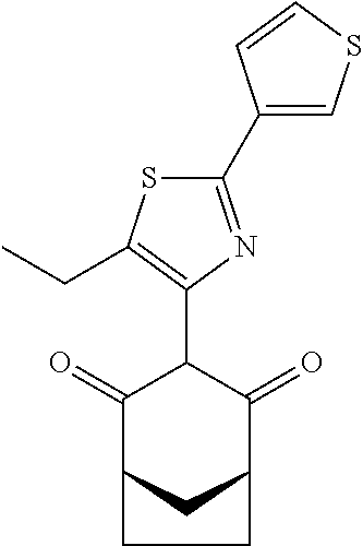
C1(=O)C2CC(C(=O)C1C1=C(CC)SC(C3=CSC=C3)=N1)CC2
